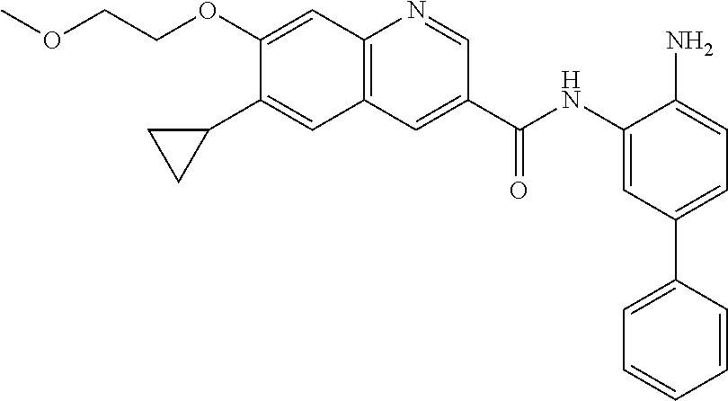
C(COC1=CC2=C(C=C1C1CC1)C=C(C(NC1=CC(C3=CC=CC=C3)=CC=C1N)=O)C=N2)OC
